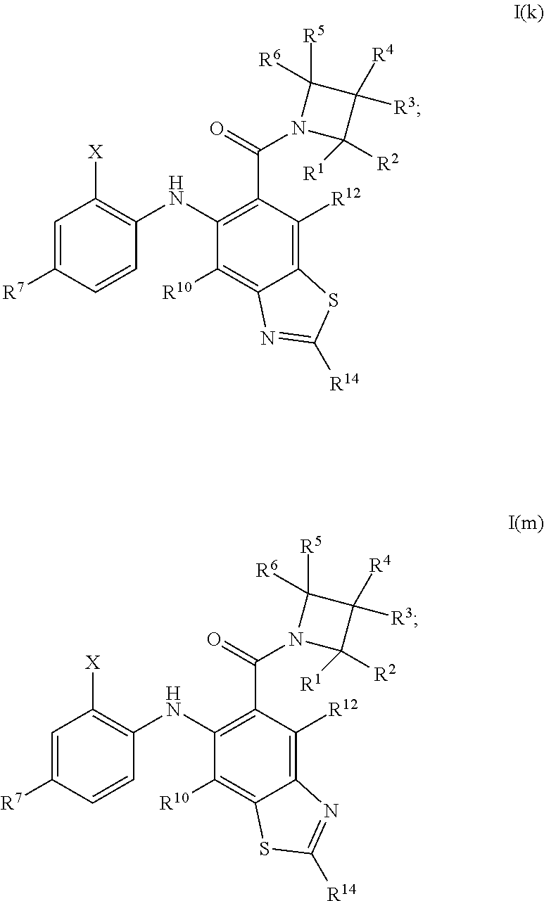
C1=C([R7])C=CC(NC2=C(C(N3C([R2])([R1])C([R4])([R3])C3([R5])[R6])=O)C([R12])=C3C(=C2[R10])N=C([R14])S3)=C1[X].C1=C([R7])C=CC(NC2=C(C(N3C([R2])([R1])C([R4])([R3])C3([R5])[R6])=O)C([R12])=C3C(=C2[R10])SC([R14])=N3)=C1[X]
